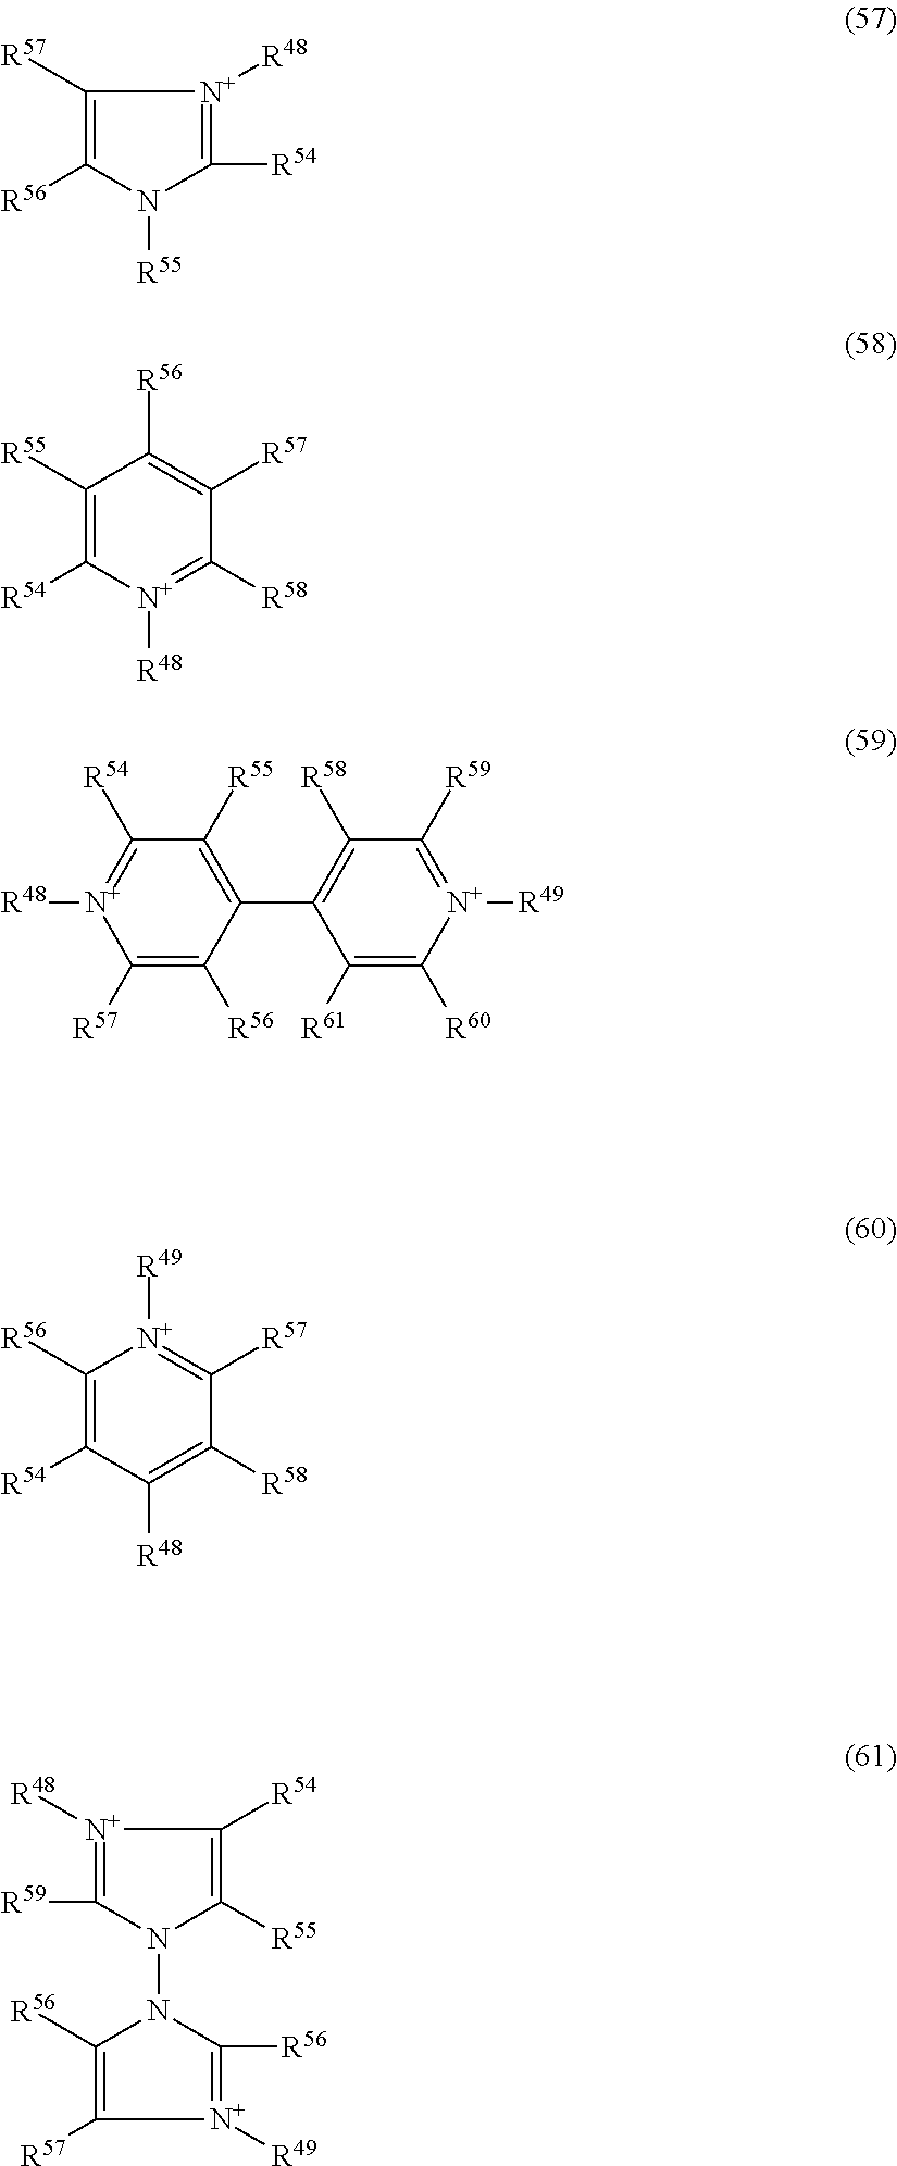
C1([R57])=C([R56])N([R55])C([R54])=[N+]1[R48].C1([R55])=C([R54])[N+]([R48])=C([R58])C([R57])=C1[R56].C1([R57])=C([R56])C(C2=C([R58])C([R59])=[N+]([R49])C([R60])=C2[R61])=C([R55])C([R54])=[N+]1[R48].C1([R54])=C([R56])[N+]([R49])=C([R57])C([R58])=C1[R48].[N+]1([R48])=C([R59])N(N2C([R56])=C([R57])[N+]([R49])=C2[R56])C([R55])=C1[R54]
